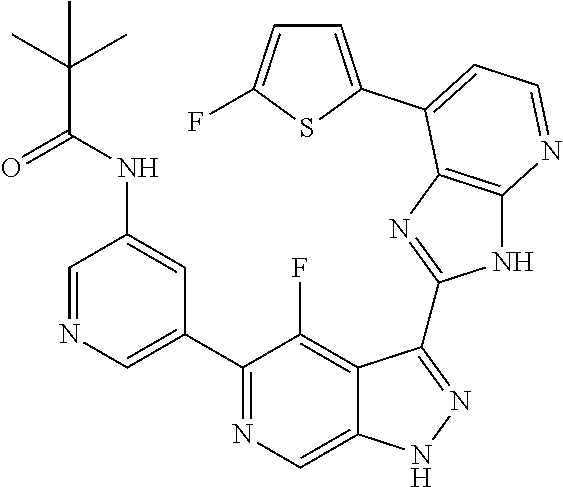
C1=NC=C(C2=NC=C3C(=C2F)C(C2=NC4=C(N2)N=CC=C4C2=CC=C(F)S2)=NN3)C=C1NC(C(C)(C)C)=O
